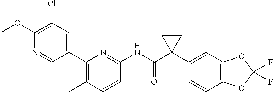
C1(OC)=C(Cl)C=C(C2=C(C)C=CC(NC(C3(C4=CC5=C(C=C4)OC(F)(F)O5)CC3)=O)=N2)C=N1
